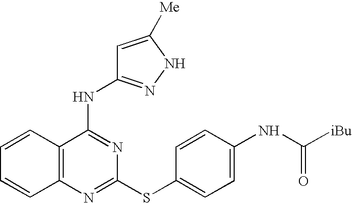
C1=CC2=C(C=C1)N=C(SC1=CC=C(NC([iBu])=O)C=C1)N=C2NC1=NNC([Me])=C1
